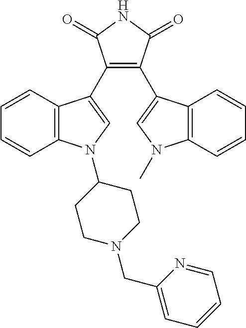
C1(C2=CN(C)C3=C2C=CC=C3)=C(C2=CN(C3CCN(CC4=CC=CC=N4)CC3)C3=C2C=CC=C3)C(=O)NC1=O
